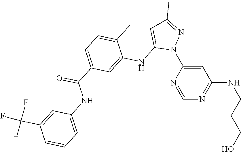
N1=CN=C(NCCCO)C=C1N1N=C(C)C=C1NC1=CC(C(NC2=CC=CC(C(F)(F)F)=C2)=O)=CC=C1C
